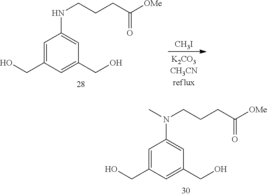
C1=C(CO)C=C(CO)C=C1NCCCC(=O)[OMe].[CH3I].C1=C(CO)C=C(CO)C=C1N(CCCC([OMe])=O)C
